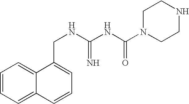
C12=CC=CC=C1C(CNC(NC(N1CCNCC1)=O)=N)=CC=C2
